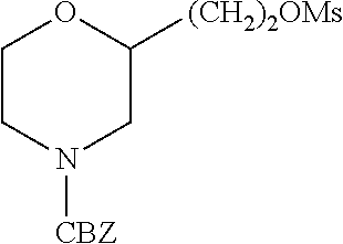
C1CN([CBZ])CC([(CH2)2OMs])O1
